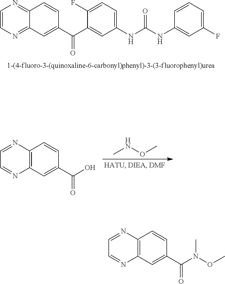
C1=CN=C2C(=N1)C=CC(C(C1=CC(NC(NC3=CC(F)=CC=C3)=O)=CC=C1F)=O)=C2.CNOC.N1=CC=NC2=C1C=CC(C(=O)O)=C2.N1=CC=NC2=C1C=CC(C(=O)N(C)OC)=C2
